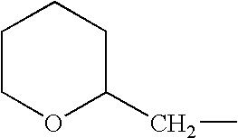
C1COC(CC)CC1
